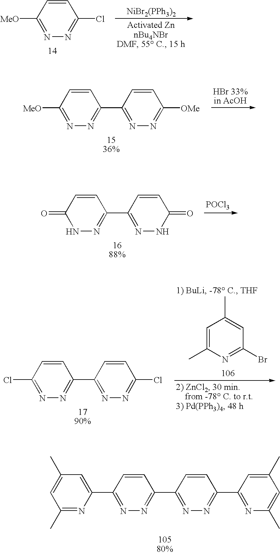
[NiBr2(PPh3)2].[MeO]C1=NN=C(Cl)C=C1.[MeO]C1=NN=C(C2=NN=C([OMe])C=C2)C=C1.[POCl3].N1N=C(C2=NNC(=O)C=C2)C=CC1=O.ClC1=NN=C(C2=NN=C(Cl)C=C2)C=C1.C1=C(C)N=C(Br)C=C1C.C1=C(C2=NN=C(C3=NN=C(C4=NC(C)=CC(C)=C4)C=C3)C=C2)N=C(C)C=C1C
